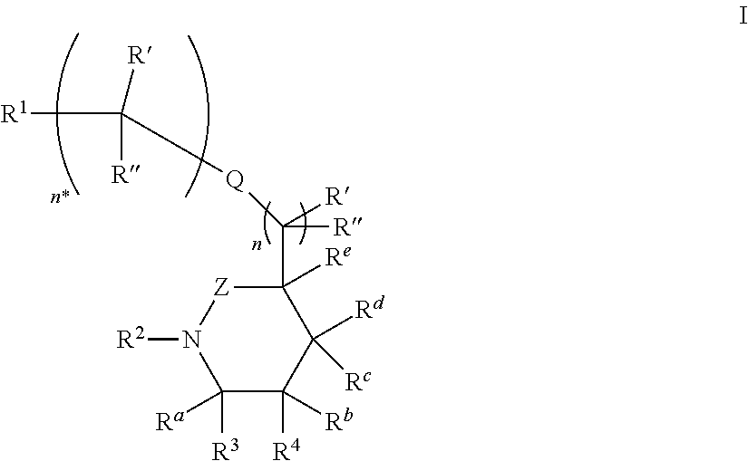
C1([Ra])([R3])C([Rb])([R4])C([Rd])([Rc])C([Re])(C([R])([R])[Q]C([R1])([R])[R])[Z]N1[R2]
